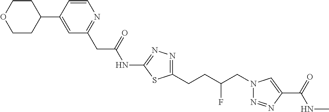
C1(NC(CC2=NC=CC(C3CCOCC3)=C2)=O)=NN=C(CCC(CN2N=NC(C(=O)NC)=C2)F)S1
